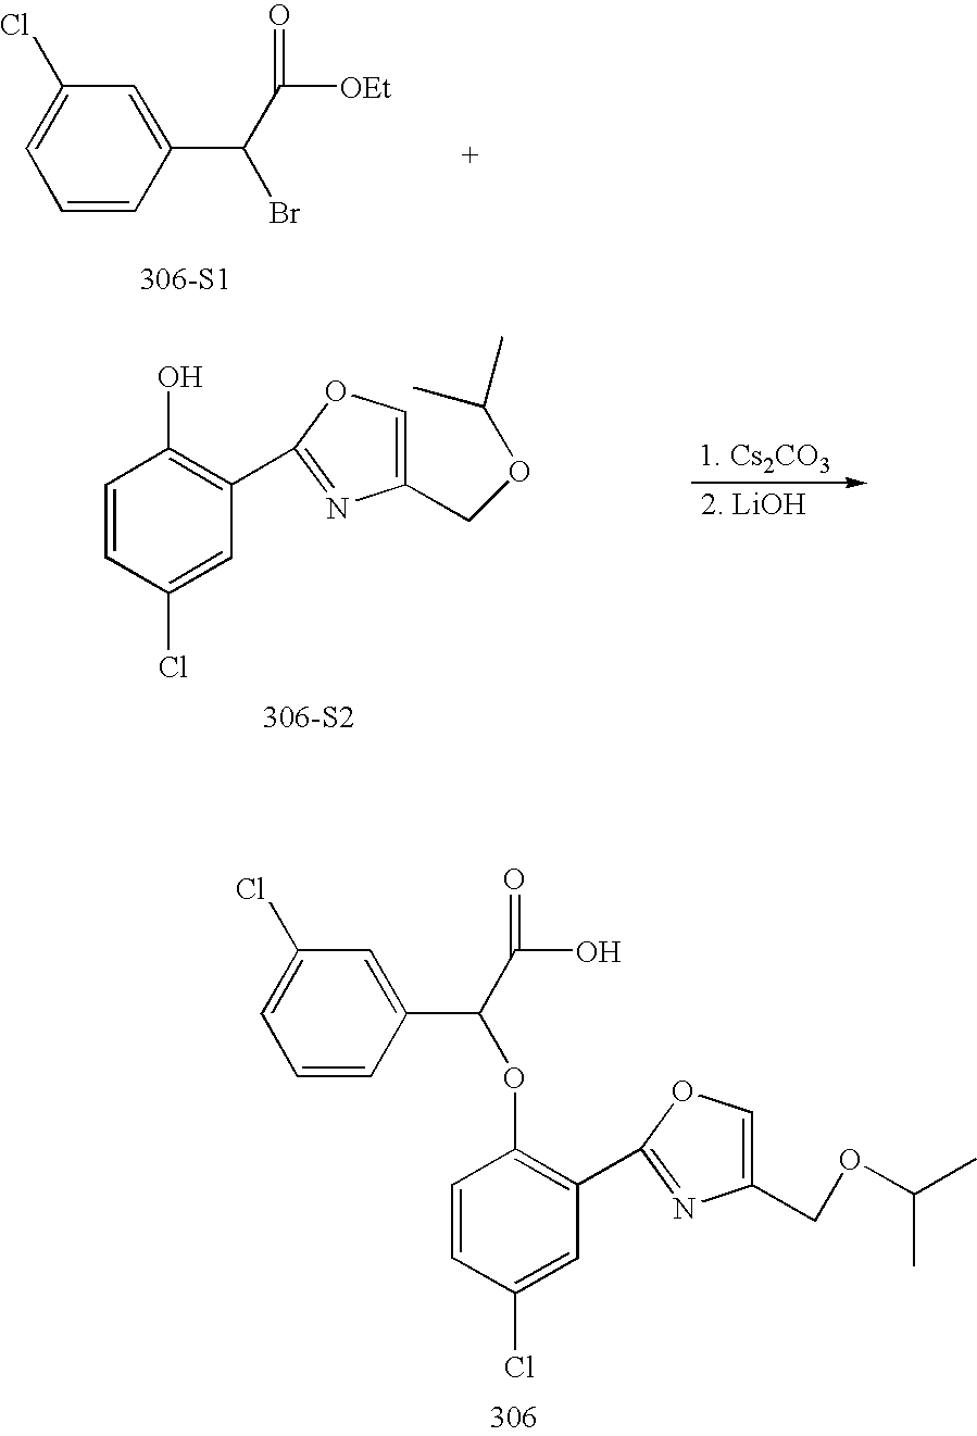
C1=CC(Cl)=CC(C2=NC(COC(C)C)=CO2)=C1OC(C1=CC(Cl)=CC=C1)C(O)=O.[306-S1].C1=C(Cl)C=C(C(C([OEt])=O)Br)C=C1.C1=CC(Cl)=CC(C2=NC(COC(C)C)=CO2)=C1O.[306-S2]
